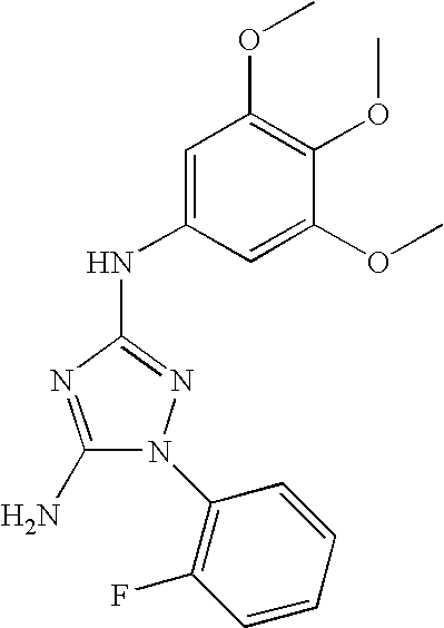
C1(N)=NC(NC2=CC(OC)=C(OC)C(OC)=C2)=NN1C1=C(F)C=CC=C1
